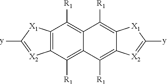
C12=C(C([R1])=C3C(=C1[R1])C([R1])=C1C(=C3[R1])[X2]=C([y])[X1]1)[X2]=C([y])[X1]2
